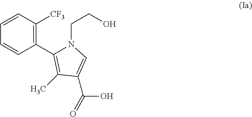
C1(C2=C(C)C(C(O)=O)=CN2CCO)=C([CF3])C=CC=C1
